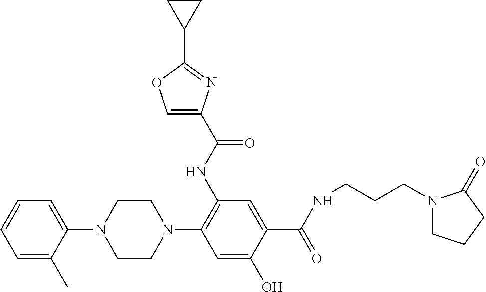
C1=C(C)C(N2CCN(C3=C(NC(C4=COC(C5CC5)=N4)=O)C=C(C(NCCCN4CCCC4=O)=O)C(O)=C3)CC2)=CC=C1
